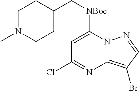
C1=C([NBoc]CC2CCN(C)CC2)N2C(=C(Br)C=N2)N=C1Cl
